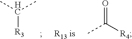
CC(C)[R3].O=C([R4])C
